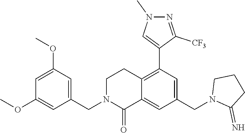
C1(OC)=CC(OC)=CC(CN2C(=O)C3=CC(CN4C(=N)CCC4)=CC(C4=CN(C)N=C4[CF3])=C3CC2)=C1
